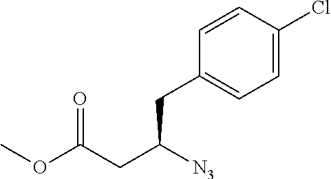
C1=CC(CC(CC(OC)=O)[N3])=CC=C1Cl
